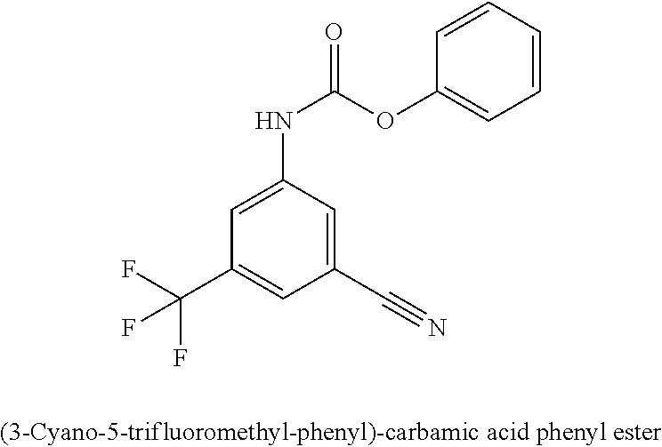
C1=C(NC(OC2=CC=CC=C2)=O)C=C(C#N)C=C1C(F)(F)F
